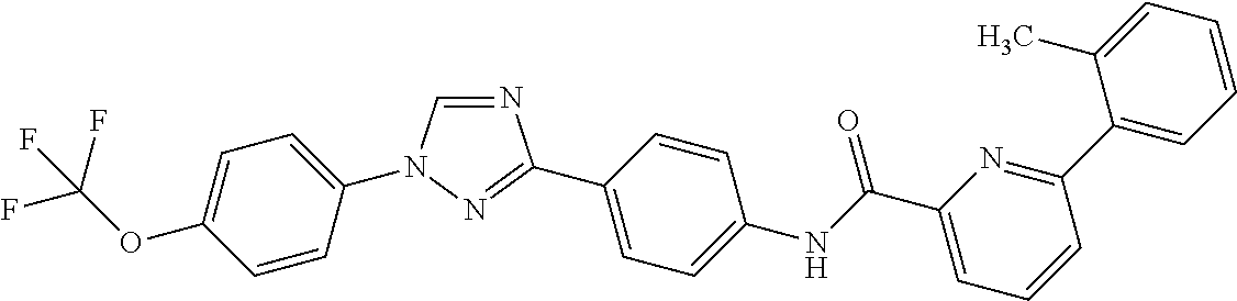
C1=CC(N2C=NC(C3=CC=C(NC(C4=CC=CC(C5=CC=CC=C5C)=N4)=O)C=C3)=N2)=CC=C1OC(F)(F)F
